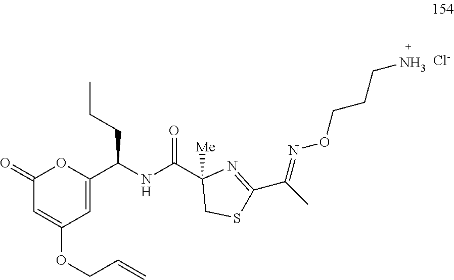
C1(=O)C=C(OCC=C)C=C(C(NC(C2([Me])CSC(C(C)=NOCCCN)=N2)=O)CCC)O1.[Cl-]
